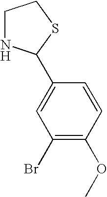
C1(Br)=C(OC)C=CC(C2NCCS2)=C1
